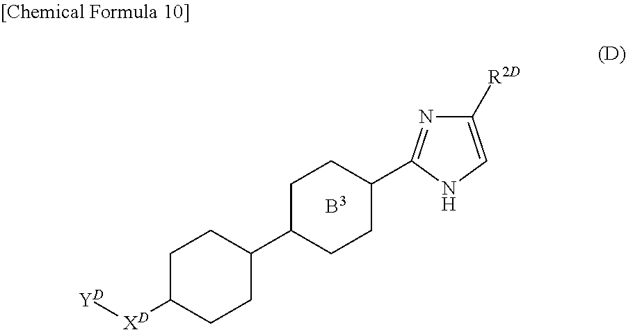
C1C([XD][YD])CCC(C2CCC(C3=NC([R2D])=CN3)CC2)C1
